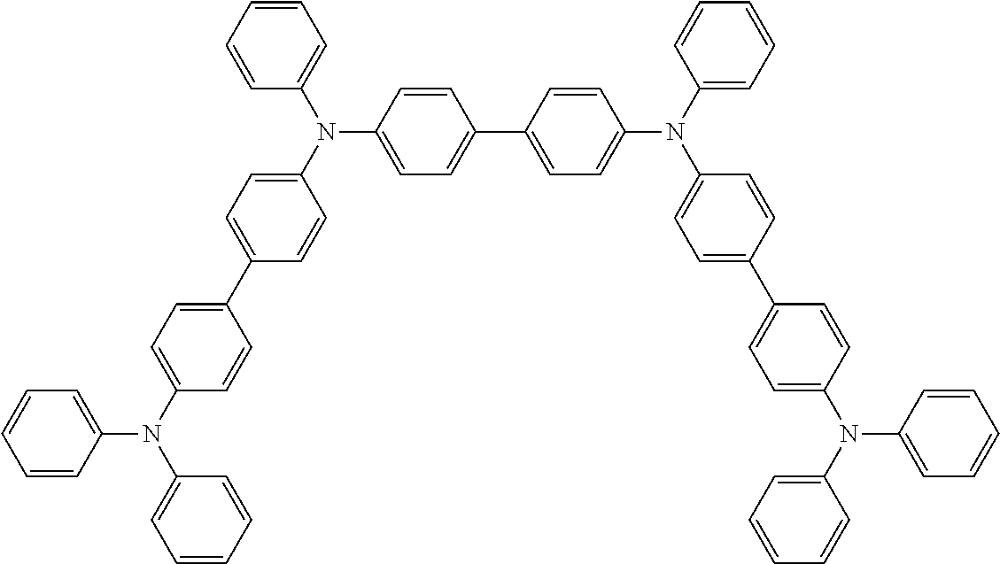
C1=CC=CC=C1N(C1=CC=C(C2=CC=C(N(C3=CC=CC=C3)C3=CC=CC=C3)C=C2)C=C1)C1=CC=C(C2=CC=C(N(C3=CC=CC=C3)C3=CC=C(C4=CC=C(N(C5=CC=CC=C5)C5=CC=CC=C5)C=C4)C=C3)C=C2)C=C1
